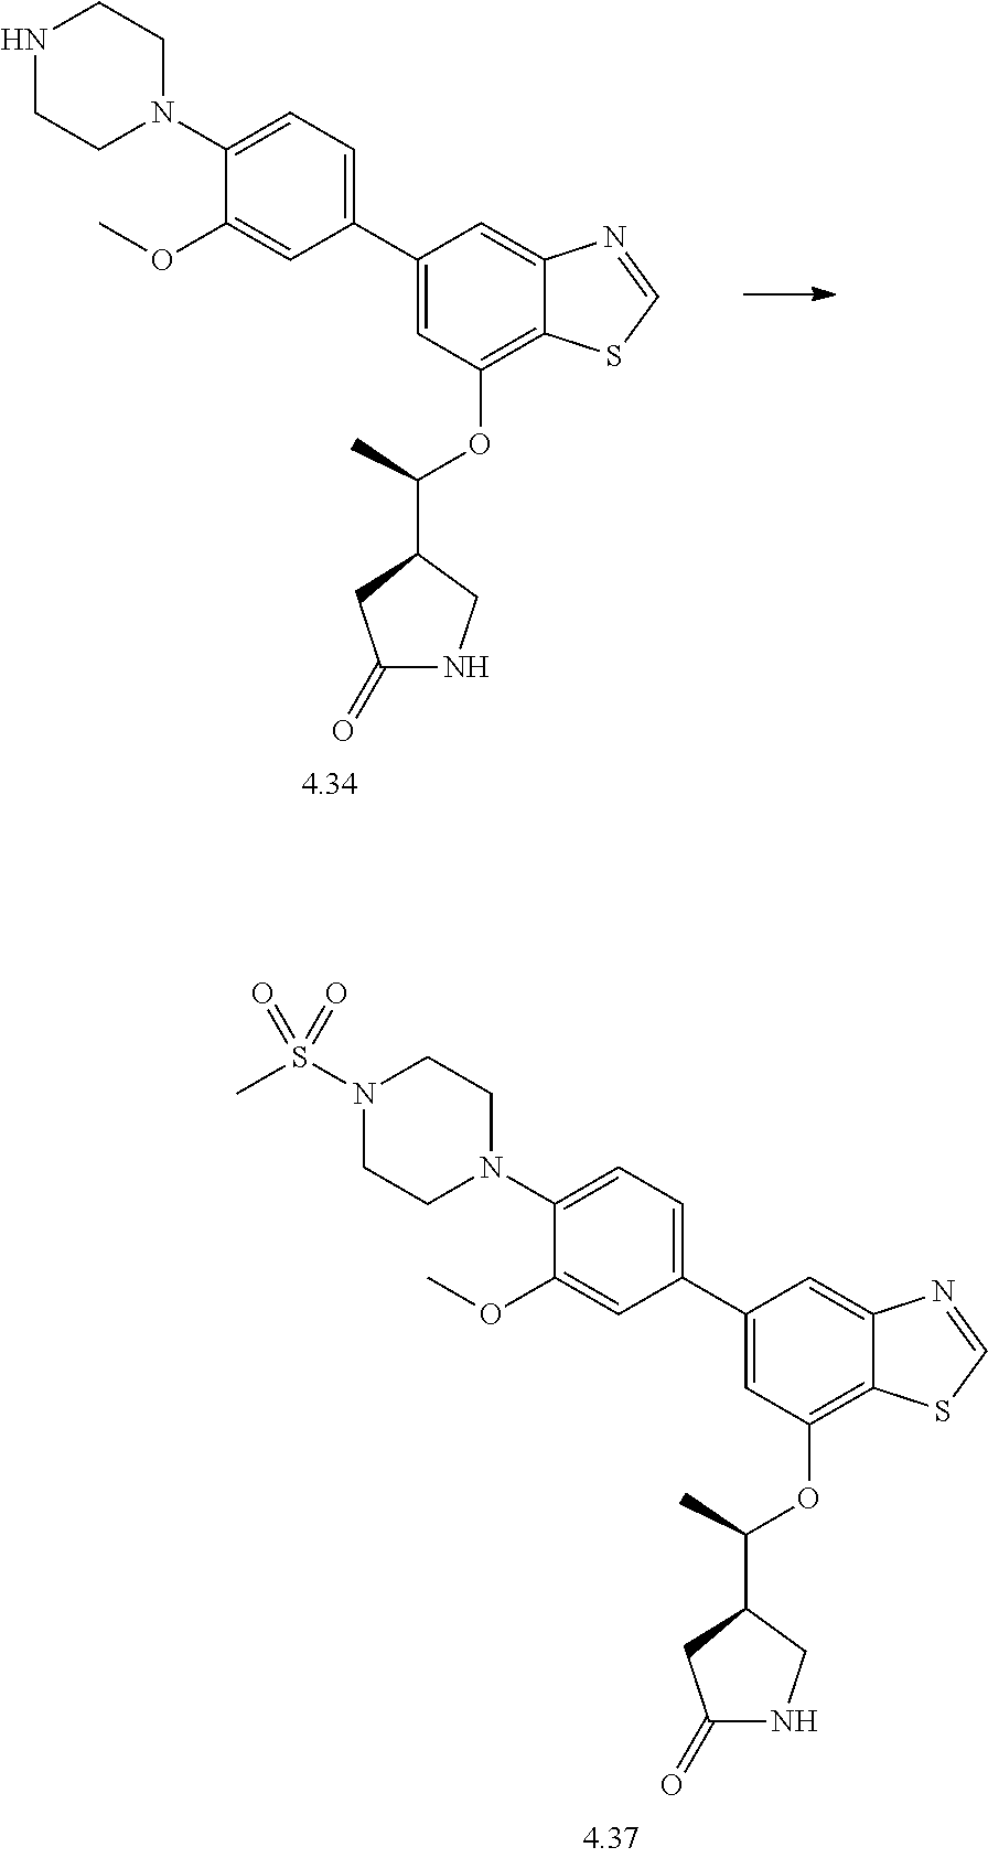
N1CCN(C2=CC=C(C3=CC(OC(C4CC(=O)NC4)C)=C4C(=C3)N=CS4)C=C2OC)CC1.N1(S(C)(=O)=O)CCN(C2=CC=C(C3=CC(OC(C4CC(=O)NC4)C)=C4C(=C3)N=CS4)C=C2OC)CC1
